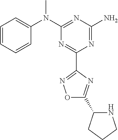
C1=CC=CC(N(C2=NC(N)=NC(C3=NOC(C4NCCC4)=N3)=N2)C)=C1
